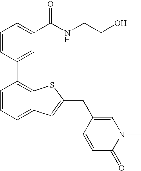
C1=CC(C2=C3C(=CC=C2)C=C(CC2=CN(C)C(=O)C=C2)S3)=CC(C(NCCO)=O)=C1
